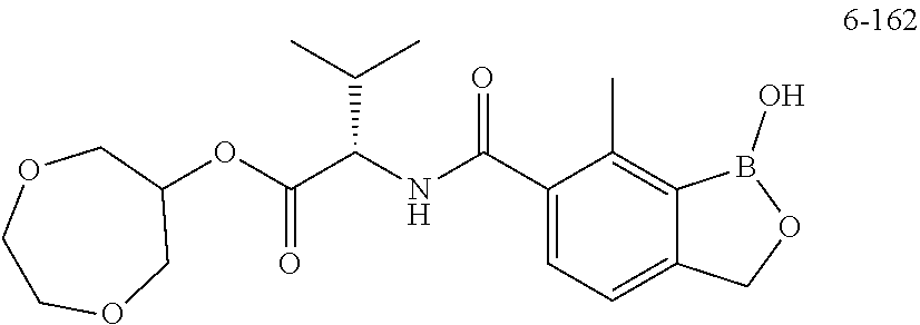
C1(C(NC(C(OC2COCCOC2)=O)C(C)C)=O)=CC=C2C(=C1C)B(O)OC2
